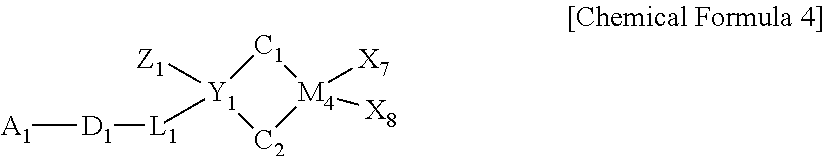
[Y1]1([L1][D1][A1])([Z1])[C2][M4]([X7])([X8])[C1]1
